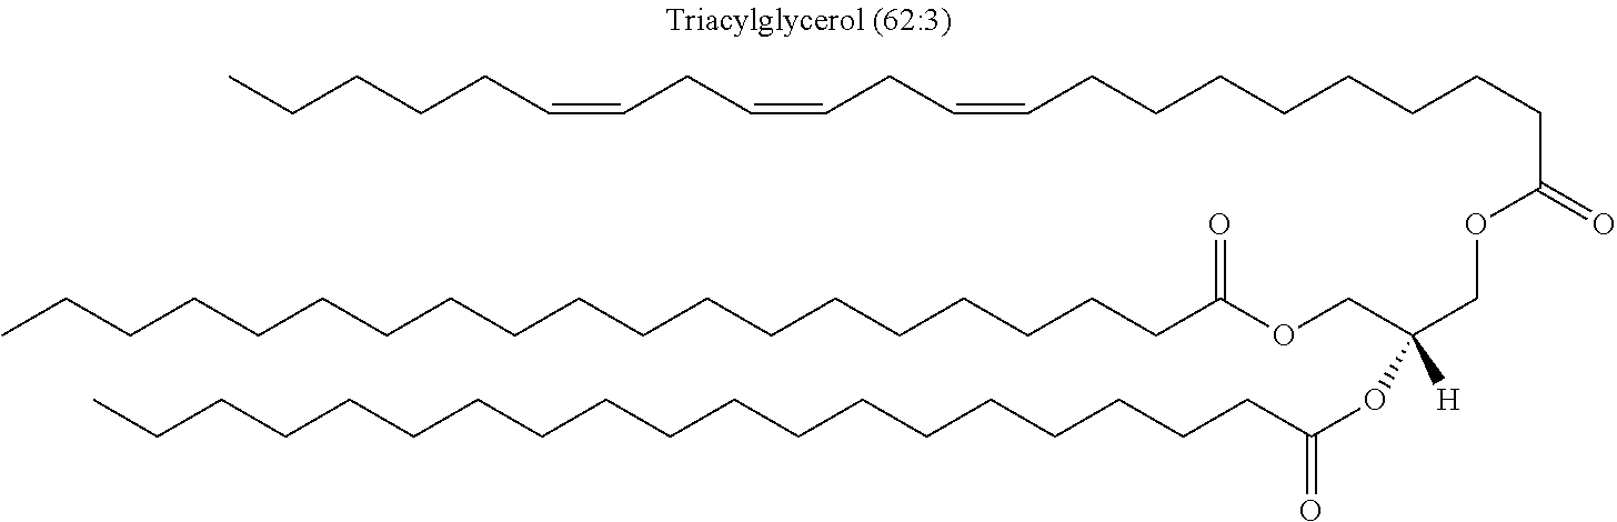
C(CCCCCCCCCCCCCCC(OCC(COC(CCCCCCCCC=CCC=CCC=CCCCCC)=O)([H])OC(=O)CCCCCCCCCCCCCCCCCCC)=O)CCCC
